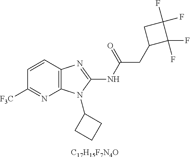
[C17H15F7N4O].C1=CC2=C(N=C1[F3C])N(C1CCC1)C(NC(CC1C(F)(F)C(F)(F)C1)=O)=N2
